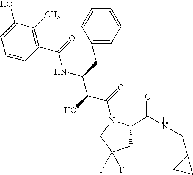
C1C(C(NCC2CC2)=O)N(C(=O)C(C(NC(=O)C2=C(C)C(O)=CC=C2)CC2=CC=CC=C2)O)CC1(F)F
